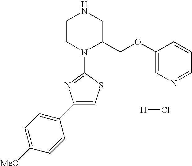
[H]Cl.C1CN(C2=NC(C3=CC=C([MeO])C=C3)=CS2)C(COC2=CN=CC=C2)CN1
